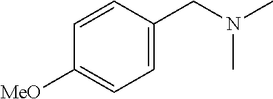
C1=CC(CN(C)C)=CC=C1[MeO]
